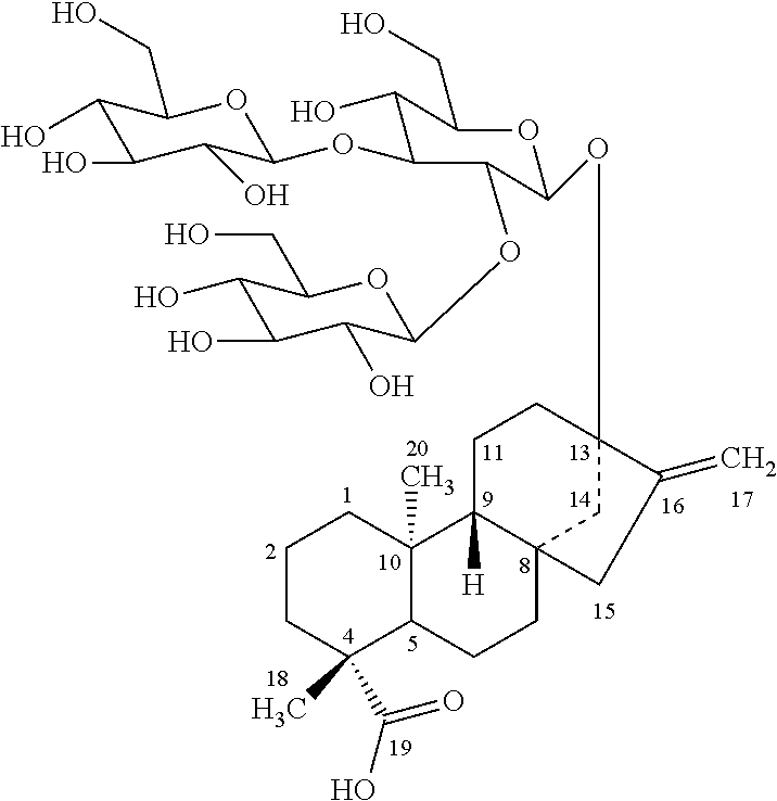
C1CCC(C)(C(O)=O)C2C1(C)C1([H])C3(CC2)CC(OC2C(OC4C(O)C(O)C(O)C(CO)O4)C(OC4C(O)C(O)C(O)C(CO)O4)C(O)C(CO)O2)(CC1)C(=C)C3
